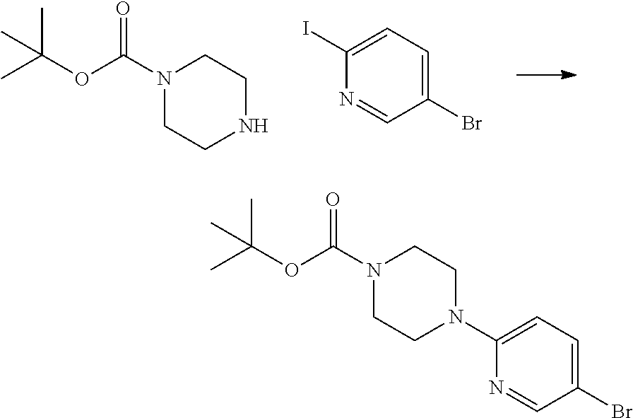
N1(C(OC(C)(C)C)=O)CCNCC1.C1(Br)=CC=C(I)N=C1.N1(C(OC(C)(C)C)=O)CCN(C2=CC=C(Br)C=N2)CC1
